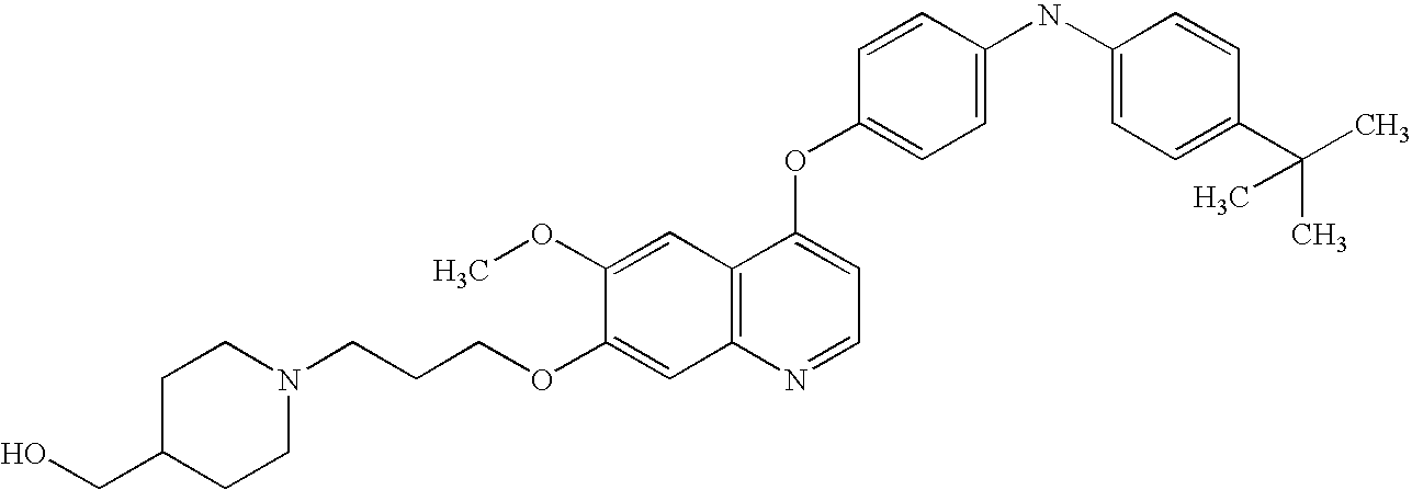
C1(OC)=CC2=C(C=C1OCCCN1CCC(CO)CC1)N=CC=C2OC1=CC=C(NC2=CC=C(C(C)(C)C)C=C2)C=C1
